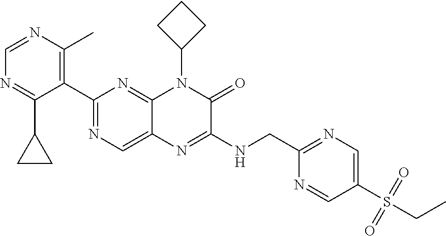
C1=NC(C)=C(C2=NC=C3C(=N2)N(C2CCC2)C(=O)C(NCC2=NC=C(S(=O)(=O)CC)C=N2)=N3)C(C2CC2)=N1
